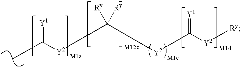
[Y1]=C([Y2]C([Ry])([Ry])[Y2]C(=[Y1])[Y2][Ry])C
